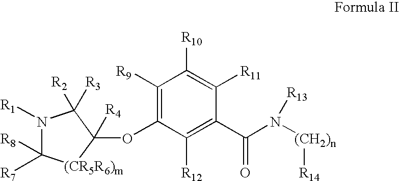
N1([R1])C([R7])([R8])[(CR5R6)m]C(OC2=C([R9])C([R10])=C([R11])C(C(N([(CH2)n][R14])[R13])=O)=C2[R12])([R4])C1([R3])[R2]
